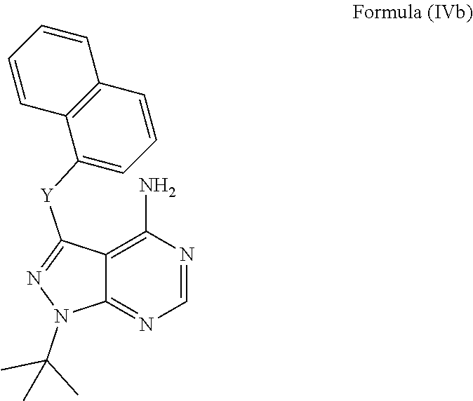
C12=C(N)N=CN=C1N(C(C)(C)C)N=C2[Y]C1=CC=CC2=C1C=CC=C2
